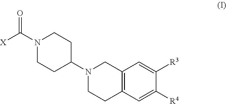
C1=C([R3])C([R4])=CC2=C1CN(C1CCN(C(=O)[X])CC1)CC2
